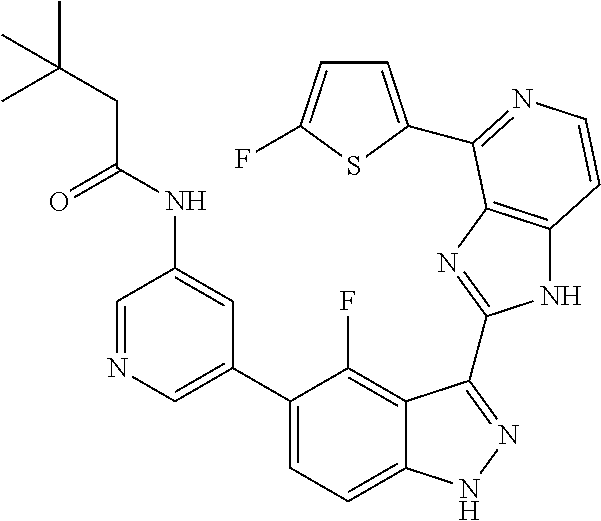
C1=C(C2=CC=C3C(=C2F)C(C2=NC4=C(N2)C=CN=C4C2=CC=C(F)S2)=NN3)C=C(NC(CC(C)(C)C)=O)C=N1
